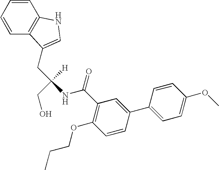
C1=CC=CC2=C1NC=C2CC(NC(C1=C(OCCC)C=CC(C2=CC=C(OC)C=C2)=C1)=O)([H])CO
